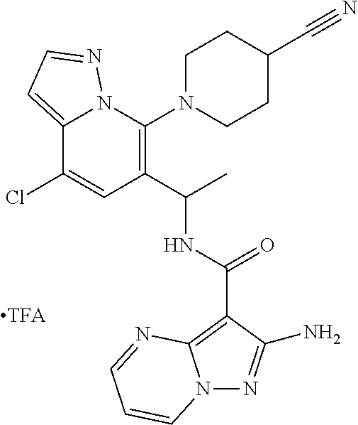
C12=CC=NN1C(N1CCC(C#N)CC1)=C(C(C)NC(=O)C1=C3N(N=C1N)C=CC=N3)C=C2Cl
